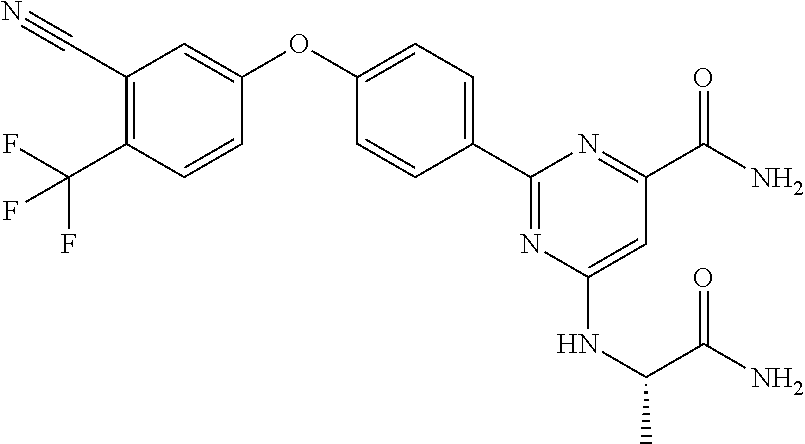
C1(C#N)=C(C(F)(F)F)C=CC(OC2=CC=C(C3=NC(NC(C(N)=O)C)=CC(C(N)=O)=N3)C=C2)=C1
